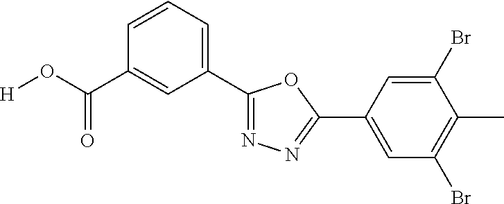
[H]OC(C1=CC(C2=NN=C(C3=CC(Br)=C(C)C(Br)=C3)O2)=CC=C1)=O
